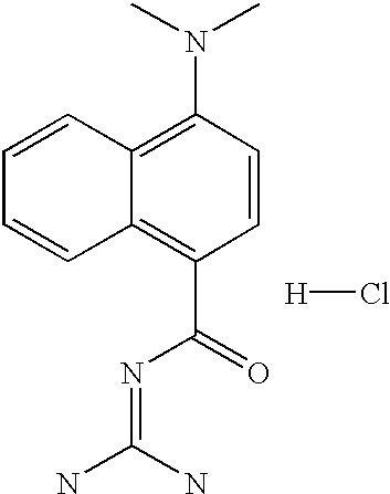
C12=C(C(N=C(N)N)=O)C=CC(N(C)C)=C1C=CC=C2.[H]Cl
